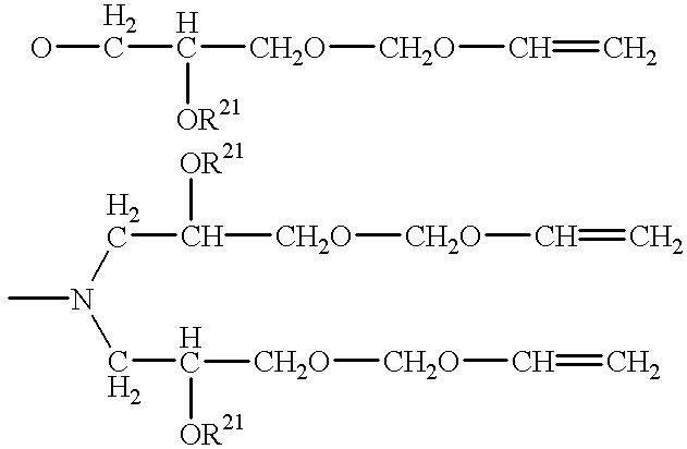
OCC([CH2O][CH2O]C=C)[OR21].CN(CC([CH2O][CH2O]C=C)[OR21])CC([CH2O][CH2O]C=C)[OR21]
